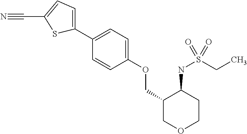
C1(C2=CC=C(OCC3COCCC3NS(CC)(=O)=O)C=C2)=CC=C(C#N)S1
